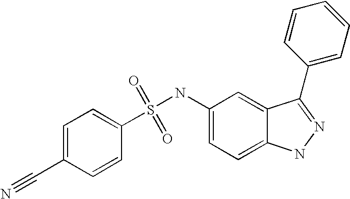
S(=O)(=O)(NC1=CC=C2C(=C1)C(C1=CC=CC=C1)=NN2)C1=CC=C(C#N)C=C1
